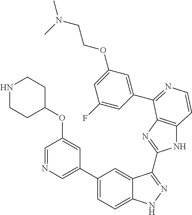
C1(C2=CN=CC(OC3CCNCC3)=C2)=CC=C2C(=C1)C(C1=NC3=C(N1)C=CN=C3C1=CC(OCCN(C)C)=CC(F)=C1)=NN2
